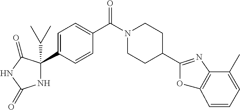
C1=C(C2(C(C)C)NC(=O)NC2=O)C=CC(C(N2CCC(C3=NC4=C(O3)C=CC=C4C)CC2)=O)=C1
